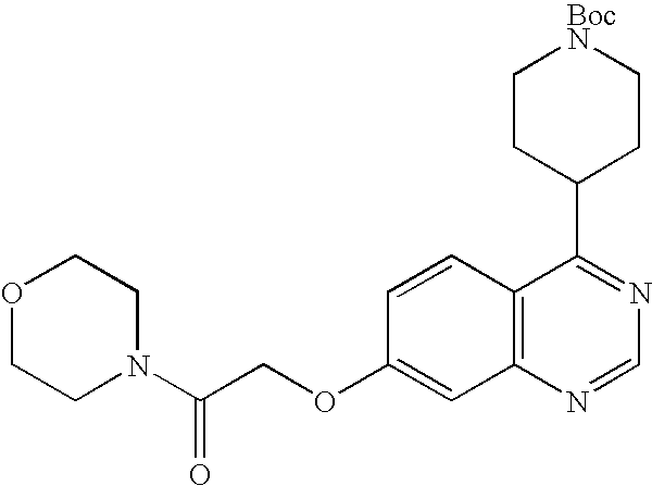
C12=C(N=CN=C1C1CC[BocN]CC1)C=C(OCC(N1CCOCC1)=O)C=C2
